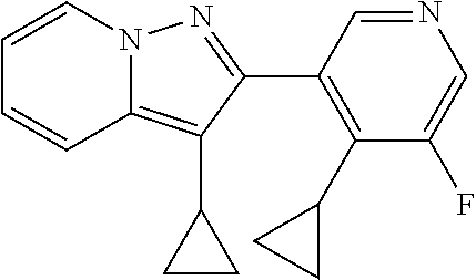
C1=CN2C(=C(C3CC3)C(C3=C(C4CC4)C(F)=CN=C3)=N2)C=C1
